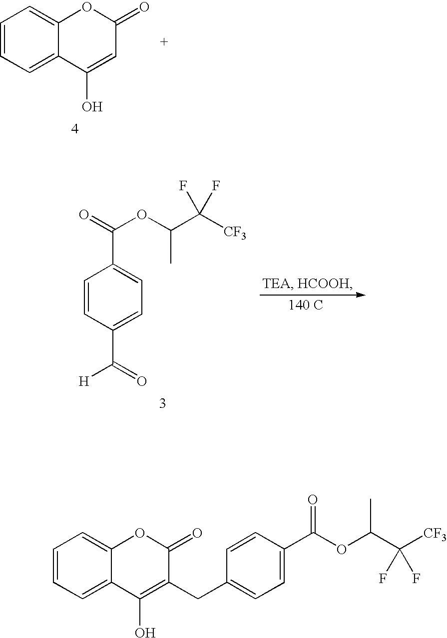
C1=CC=C2C(=C1)OC(=O)C=C2O.C1=CC(C([H])=O)=CC=C1C(=O)OC(C([CF3])(F)F)C.[140 C].C1=CC=C2C(=C1)OC(=O)C(CC1=CC=C(C(OC(C([CF3])(F)F)C)=O)C=C1)=C2O
